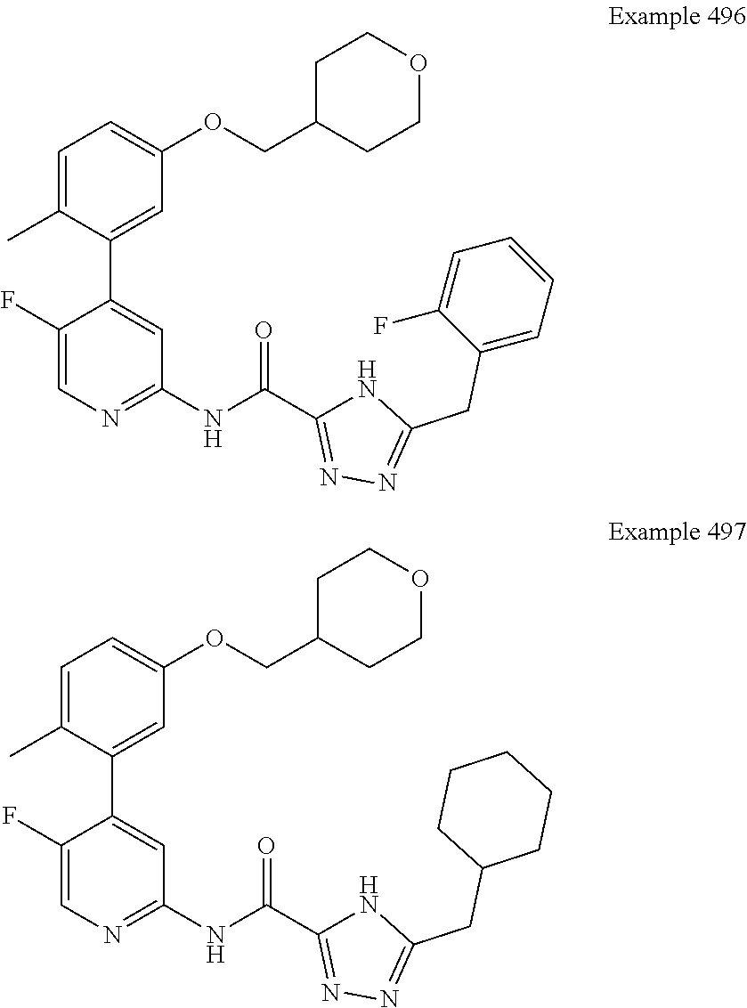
C1=C(C)C(C2=CC(NC(=O)C3=NN=C(CC4=CC=CC=C4F)N3)=NC=C2F)=CC(OCC2CCOCC2)=C1.C1=C(C)C(C2=CC(NC(=O)C3=NN=C(CC4CCCCC4)N3)=NC=C2F)=CC(OCC2CCOCC2)=C1
